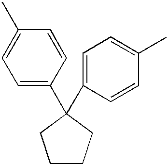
C1=C(C2(C3=CC=C(C)C=C3)CCCC2)C=CC(C)=C1
